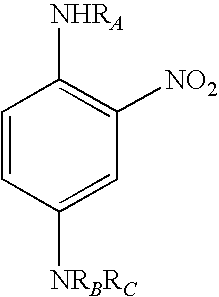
C1=CC([NRBRC])=CC([NO2])=C1[NHRA]
